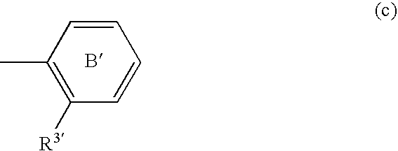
C1=CC(C)=C([R3])C=C1
